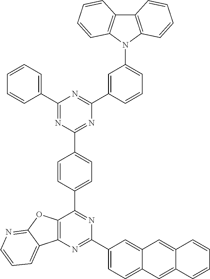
C12=C(N=C(C3=CC=C4C(=C3)C=C3C(=C4)C=CC=C3)N=C1C1=CC=C(C3=NC(C4=CC(N5C6=C(C7=C5C=CC=C7)C=CC=C6)=CC=C4)=NC(C4=CC=CC=C4)=N3)C=C1)C1=CC=CN=C1O2
